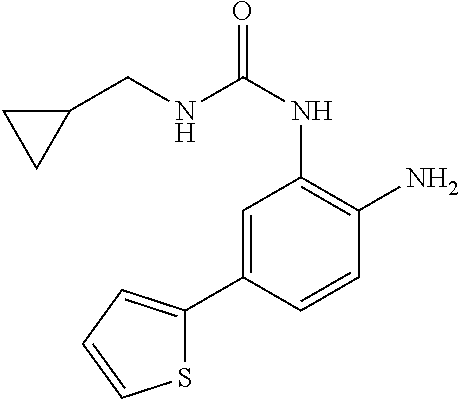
C(NC(NC1=C(N)C=CC(C2=CC=CS2)=C1)=O)C1CC1
